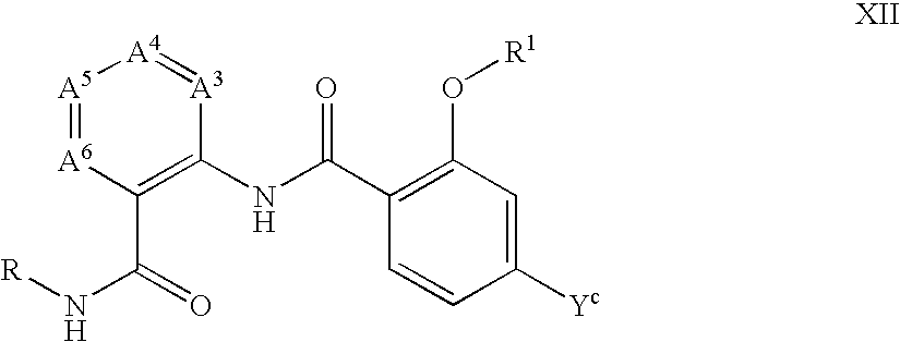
[A5]1=[A6]C(C(N[R])=O)=C(NC(C2=C(O[R1])C=C([Yc])C=C2)=O)[A3]=[A4]1
